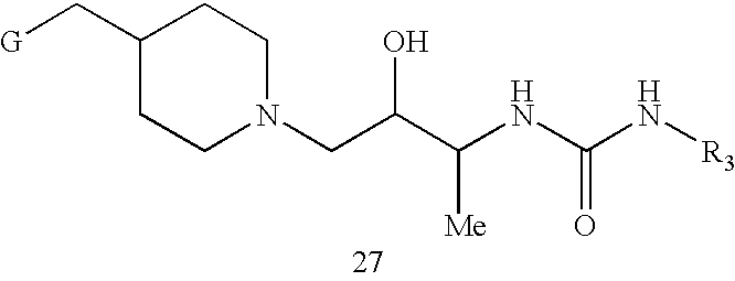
C1(C[G])CCN(CC(C(NC(N[R3])=O)[Me])O)CC1
